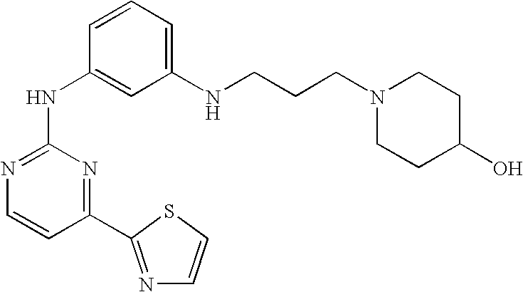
N1=C(NC2=CC(NCCCN3CCC(O)CC3)=CC=C2)N=C(C2=NC=CS2)C=C1
